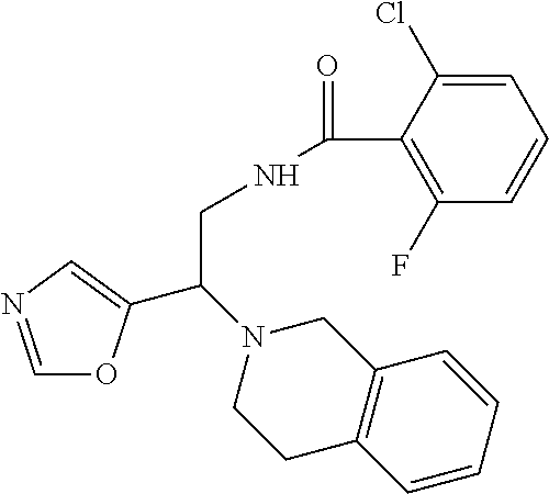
C1=NC=C(C(N2CCC3=C(C2)C=CC=C3)CNC(=O)C2=C(F)C=CC=C2Cl)O1
